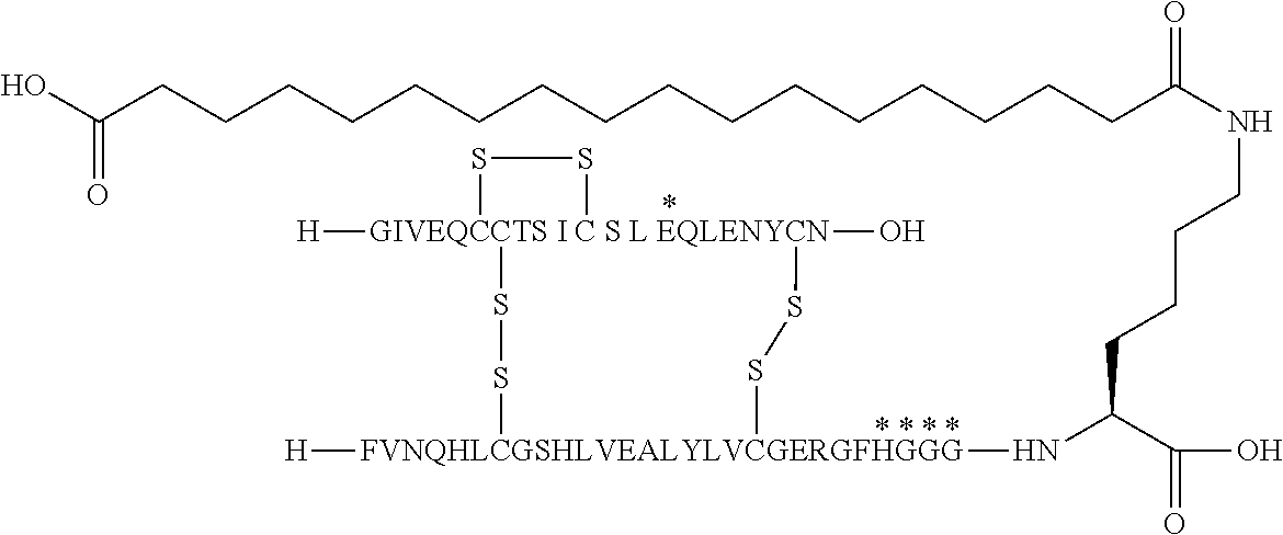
C(CCC(C(O)=O)N[FVNQHLCGSHLVEALYLVCGERGFHGGG]1([H])SS[GIVEQCCTS I C S L EQLENYCN]2([H])(O)(SS1)SS2)CNC(CCCCCCCCCCCCCCCCC(O)=O)=O
